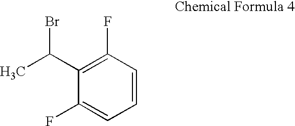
C1=CC(F)=C(C(C)Br)C(F)=C1
